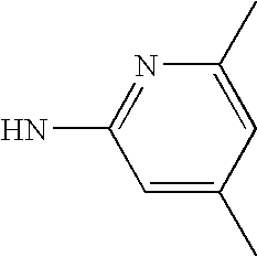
C1=C(C)C=C(C)N=C1N
